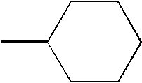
CC1CCCCC1
